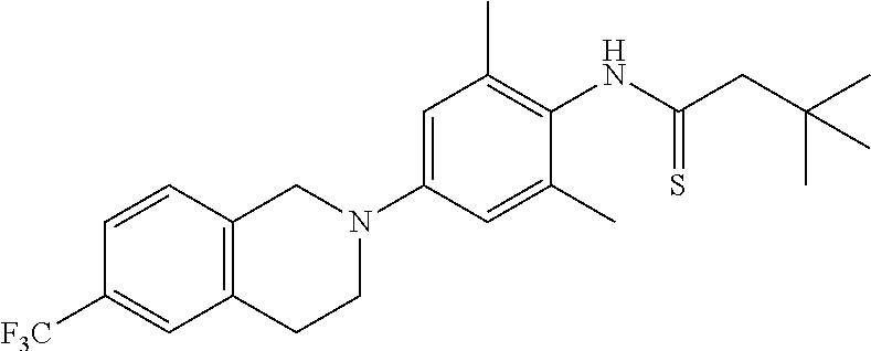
C1([F3C])=CC2=C(C=C1)CN(C1=CC(C)=C(NC(CC(C)(C)C)=S)C(C)=C1)CC2
